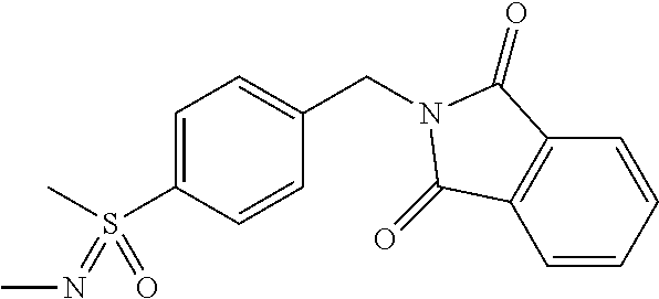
C1=C(S(C)(=NC)=O)C=CC(CN2C(=O)C3=C(C=CC=C3)C2=O)=C1
